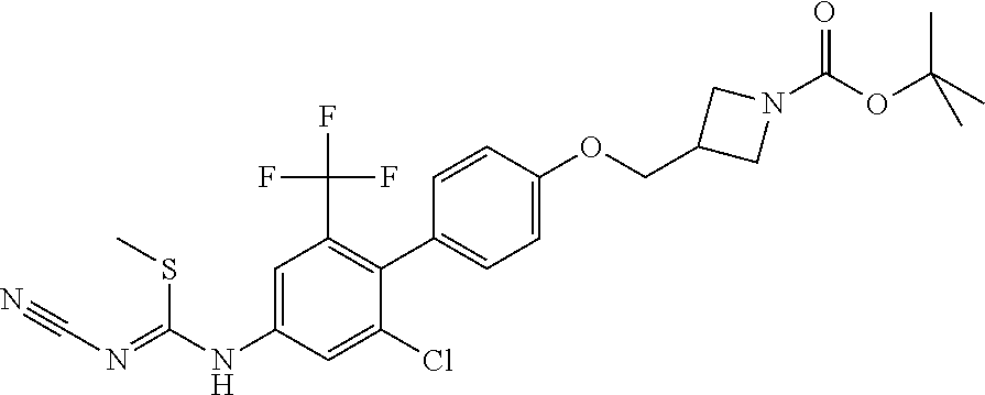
C1=C(Cl)C(C2=CC=C(OCC3CN(C(OC(C)(C)C)=O)C3)C=C2)=C(C(F)(F)F)C=C1NC(=NC#N)SC
